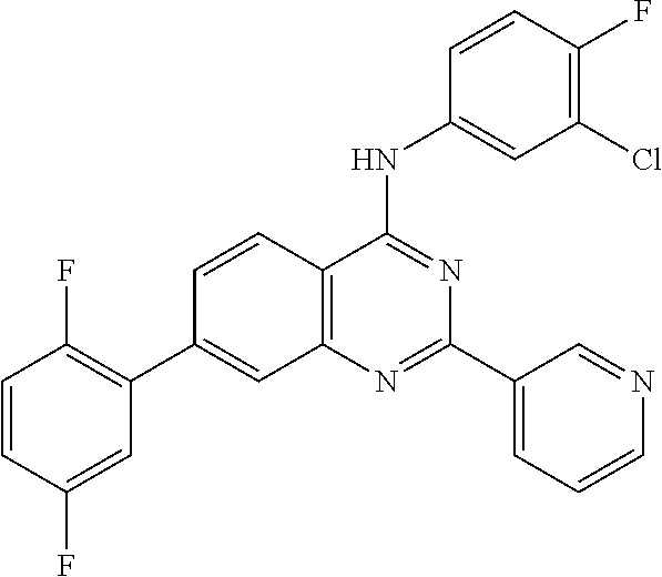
C12=C(N=C(C3=CC=CN=C3)N=C1NC1=CC(Cl)=C(F)C=C1)C=C(C1=C(F)C=CC(F)=C1)C=C2
